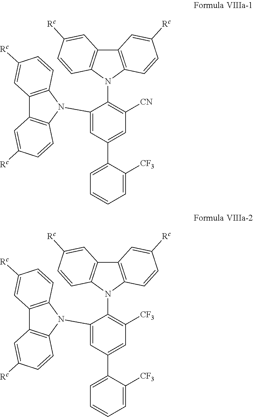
C12=C(N(C3=C([CN])C=C(C4=CC=CC=C4[CF3])C=C3N3C4=C(C5=C3C=CC([Rc])=C5)C=C([Rc])C=C4)C3=C1C=C([Rc])C=C3)C=CC([Rc])=C2.C12=C(N(C3=C([CF3])C=C(C4=CC=CC=C4[CF3])C=C3N3C4=C(C5=C3C=CC([Rc])=C5)C=C([Rc])C=C4)C3=C1C=C([Rc])C=C3)C=CC([Rc])=C2
